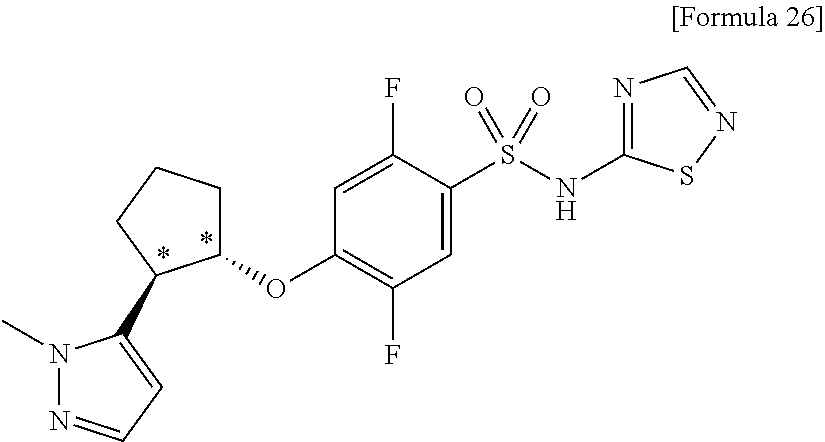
C1(OC2=C(F)C=C(S(NC3=NC=NS3)(=O)=O)C(F)=C2)CCCC1C1=CC=NN1C
